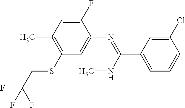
C1(F)=CC(C)=C(SCC(F)(F)F)C=C1N=C(C1=CC=CC(Cl)=C1)NC
